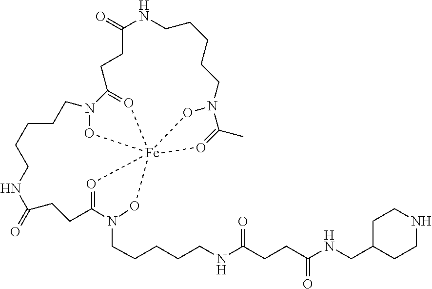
C1(=O)NCCCCCN2O[Fe]345(O=C2C)ON(CCCCCNC(CCC(NCC2CCNCC2)=O)=O)C(=O3)CCC(=O)NCCCCCN(O4)C(=O5)CC1
